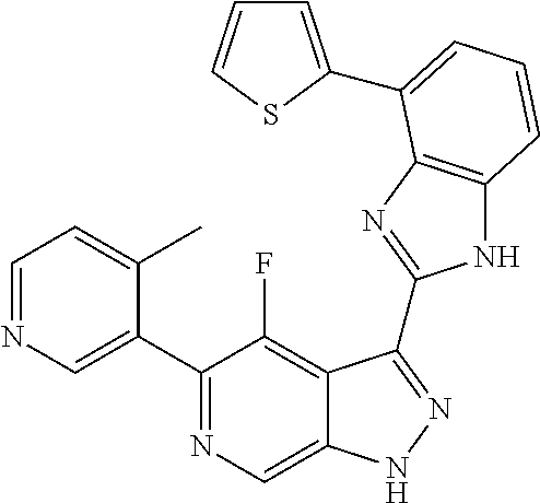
C1=NC=C(C2=NC=C3C(=C2F)C(C2=NC4=C(N2)C=CC=C4C2=CC=CS2)=NN3)C(C)=C1
